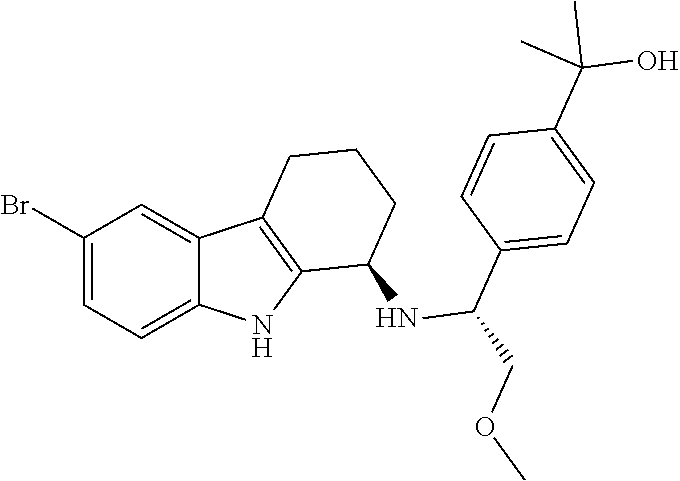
C1(Br)=CC=C2C(=C1)C1=C(N2)C(NC(C2=CC=C(C(O)(C)C)C=C2)COC)CCC1
